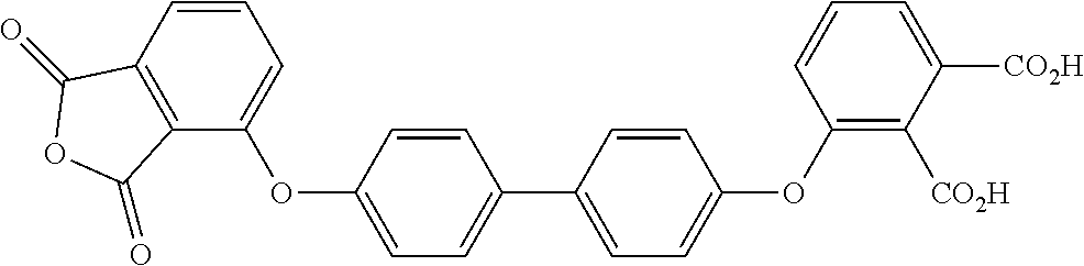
C1=CC(OC2=CC=CC3=C2C(=O)OC3=O)=CC=C1C1=CC=C(OC2=C([CO2H])C([CO2H])=CC=C2)C=C1
